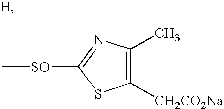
C1([CH2CO2Na])=C(C)N=C([SO]C)S1
